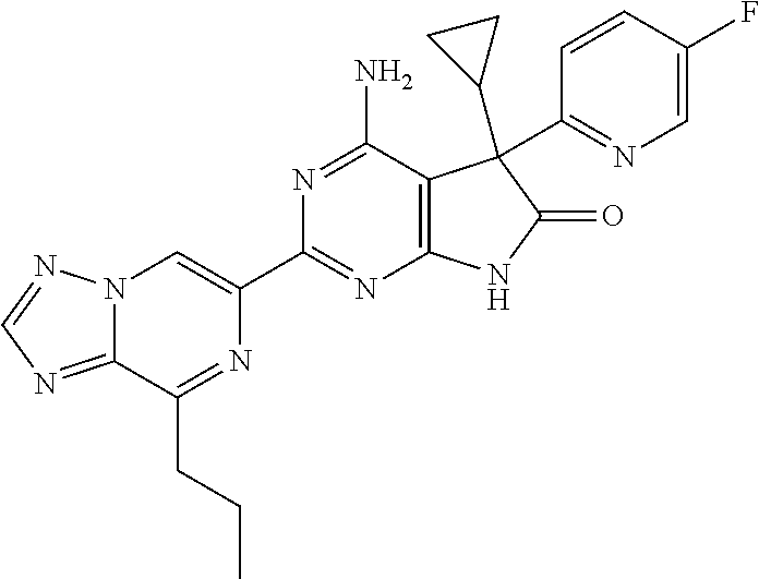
C12=NC=NN1C=C(C1=NC3=C(C(N)=N1)C(C1CC1)(C1=NC=C(F)C=C1)C(=O)N3)N=C2CCC
